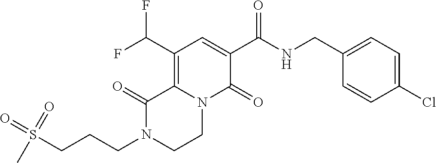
C12=C(C(F)F)C=C(C(=O)NCC3=CC=C(Cl)C=C3)C(=O)N1CCN(CCCS(=O)(=O)C)C2=O
